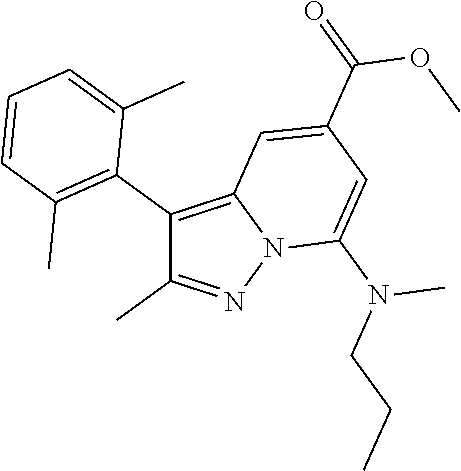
C1(C2=C(C)C=CC=C2C)=C2N(N=C1C)C(N(CCC)C)=CC(C(=O)OC)=C2
